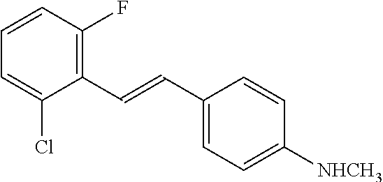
C1=CC=C(Cl)C(C=CC2=CC=C([NHCH3])C=C2)=C1F
